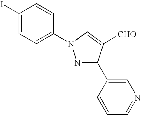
C1(I)=CC=C(N2N=C(C3=CN=CC=C3)C([CHO])=C2)C=C1
